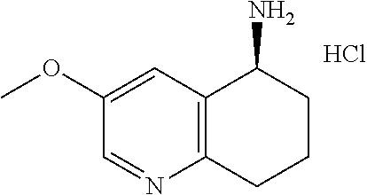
C1(OC)=CC2=C(N=C1)CCCC2N.Cl
